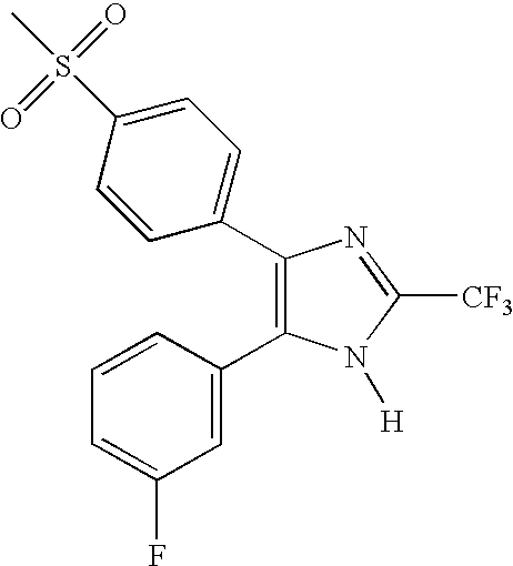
C1(C2=CC=C(S(C)(=O)=O)C=C2)=C(C2=CC(F)=CC=C2)N([H])C([CF3])=N1
